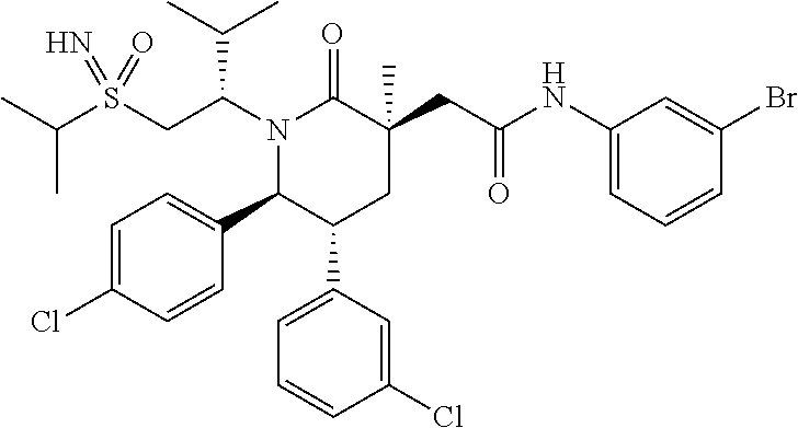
C(C)(C)S(CC(N1C(=O)C(CC(NC2=CC=CC(Br)=C2)=O)(C)CC(C2=CC=CC(Cl)=C2)C1C1=CC=C(Cl)C=C1)C(C)C)(=N)=O
